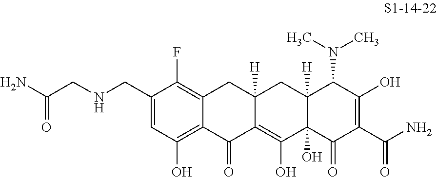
C1(CNCC(N)=O)=CC(O)=C2C(=C1F)CC1([H])C(=C(O)C3(O)C([H])(C1)C(N(C)C)C(O)=C(C(N)=O)C3=O)C2=O
